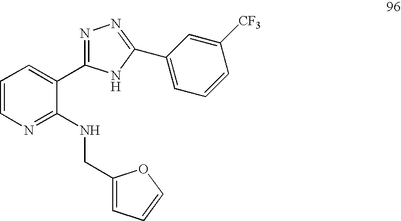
C1=CN=C(NCC2=CC=CO2)C(C2=NN=C(C3=CC=CC([CF3])=C3)N2)=C1
